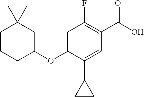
C1(F)=C(C(O)=O)C=C(C2CC2)C(OC2CC(C)(C)CCC2)=C1
